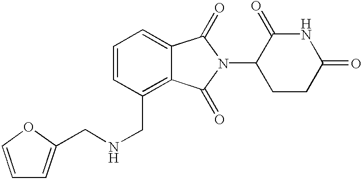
N1C(=O)CCC(N2C(=O)C3=CC=CC(CNCC4=CC=CO4)=C3C2=O)C1=O
